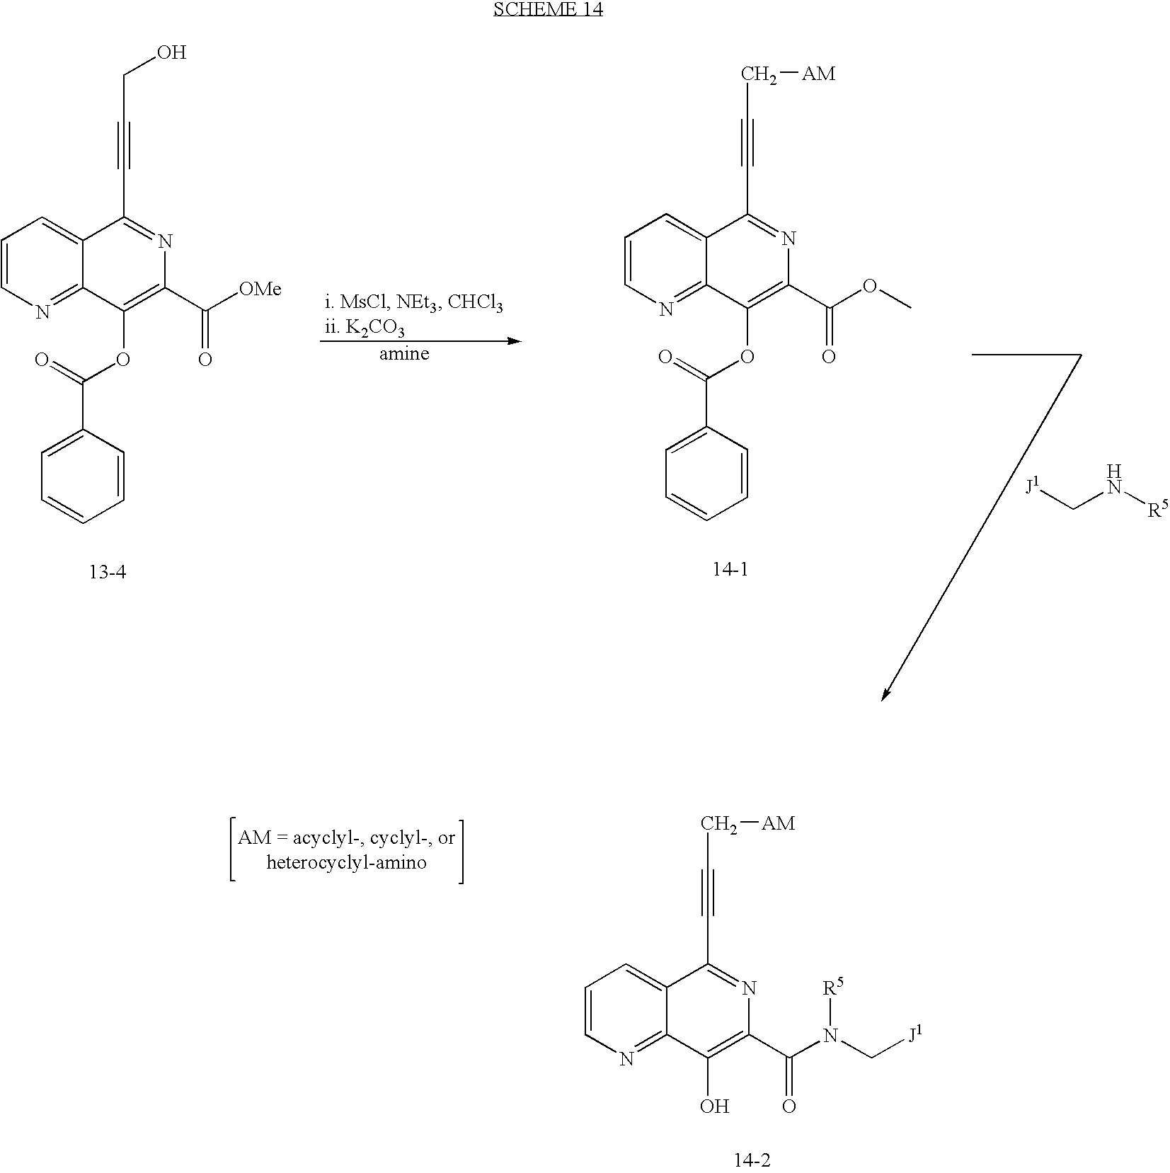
C1=CN=C2C(=C1)C(C#CCO)=NC(C([OMe])=O)=C2OC(=O)C1=CC=CC=C1.C1=CN=C2C(=C1)C(C#CC[AM])=NC(C(OC)=O)=C2OC(=O)C1=CC=CC=C1.[J1]CN[R5].C1=CN=C2C(=C1)C(C#CC[AM])=NC(C(N(C[J1])[R5])=O)=C2O
